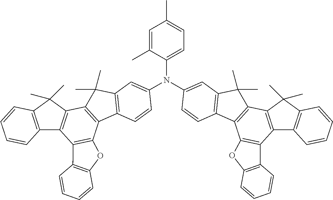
CC1=CC=C(N(C2=CC3=C(C4=C(C5=C(C6=C(C5(C)C)C=CC=C6)C5=C4OC4=C5C=CC=C4)C3(C)C)C=C2)C2=CC3=C(C4=C(C5=C(C6=C(C5(C)C)C=CC=C6)C5=C4OC4=C5C=CC=C4)C3(C)C)C=C2)C(C)=C1
